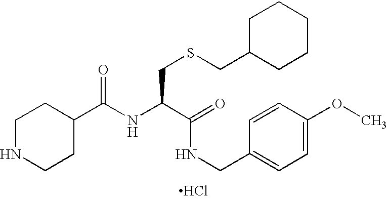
Cl.C1(C(NC(C(=O)NCC2=CC=C(OC)C=C2)CSCC2CCCCC2)=O)CCNCC1
